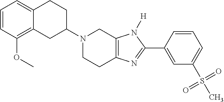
C12=CC=CC(OC)=C1CC(N1CCC3=C(C1)N([H])C(C1=CC(S(C)(=O)=O)=CC=C1)=N3)CC2
